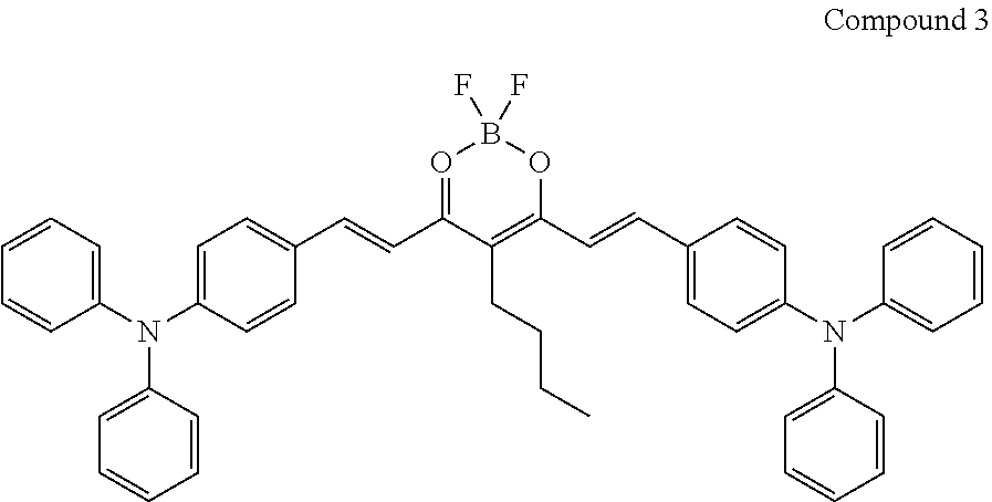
N(C1=CC=CC=C1)(C1=CC=CC=C1)C1=CC=C(C=CC2=OB(F)(F)OC(C=CC3=CC=C(N(C4=CC=CC=C4)C4=CC=CC=C4)C=C3)=C2CCCC)C=C1
